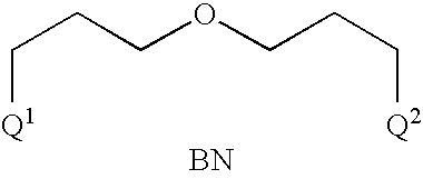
C(CCOCCC[Q2])[Q1].[BN]
